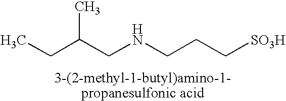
C(NCCC[SO3H])C(CC)C
